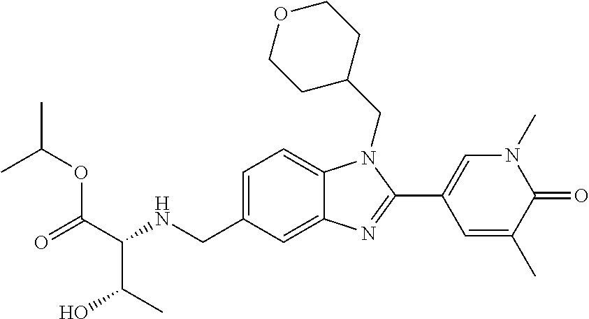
C1=C(CNC(C(=O)OC(C)C)C(O)C)C=C2C(=C1)N(CC1CCOCC1)C(C1=CN(C)C(=O)C(C)=C1)=N2
